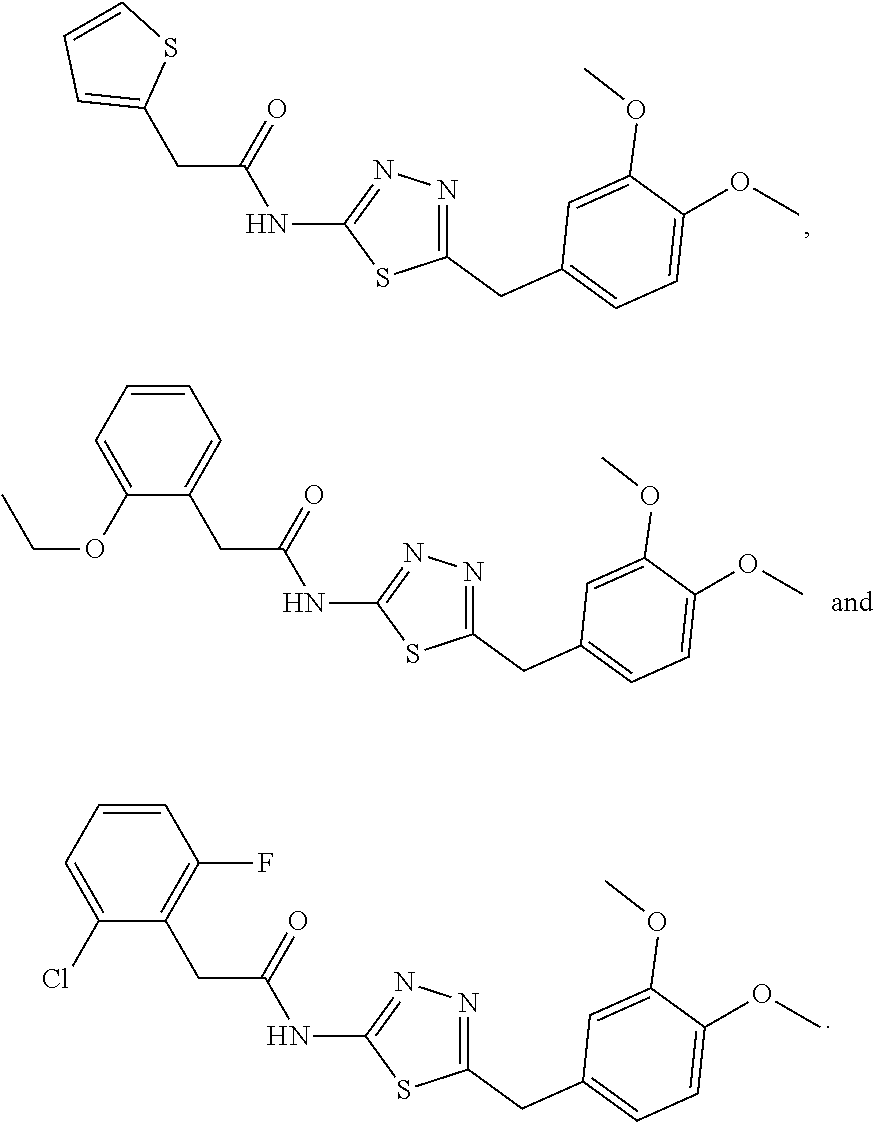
C(C(=O)NC1=NN=C(CC2=CC=C(OC)C(OC)=C2)S1)C1=CC=CS1.C(C(=O)NC1=NN=C(CC2=CC=C(OC)C(OC)=C2)S1)C1=CC=CC=C1OCC.C(C(=O)NC1=NN=C(CC2=CC=C(OC)C(OC)=C2)S1)C1=C(F)C=CC=C1Cl
